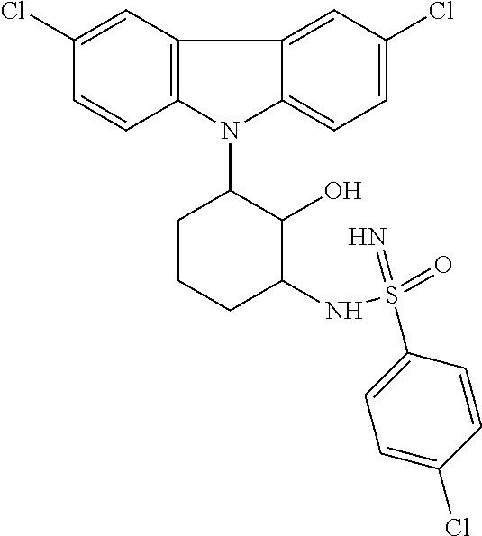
N1(C2CCCC(NS(=O)(=N)C3=CC=C(Cl)C=C3)C2O)C2=C(C3=CC(Cl)=CC=C13)C=C(Cl)C=C2
